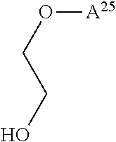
O([A25])CCO
